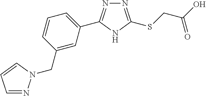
N1=C(SCC(O)=O)NC(C2=CC=CC(CN3N=CC=C3)=C2)=N1
